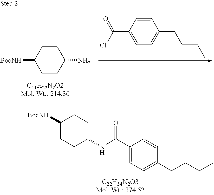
C1([BocNH])CCC(NC(C2=CC=C(CCCC)C=C2)=O)CC1.C1=CC(C(=O)Cl)=CC=C1CCCC.C1CC(N)CCC1[BocNH]
